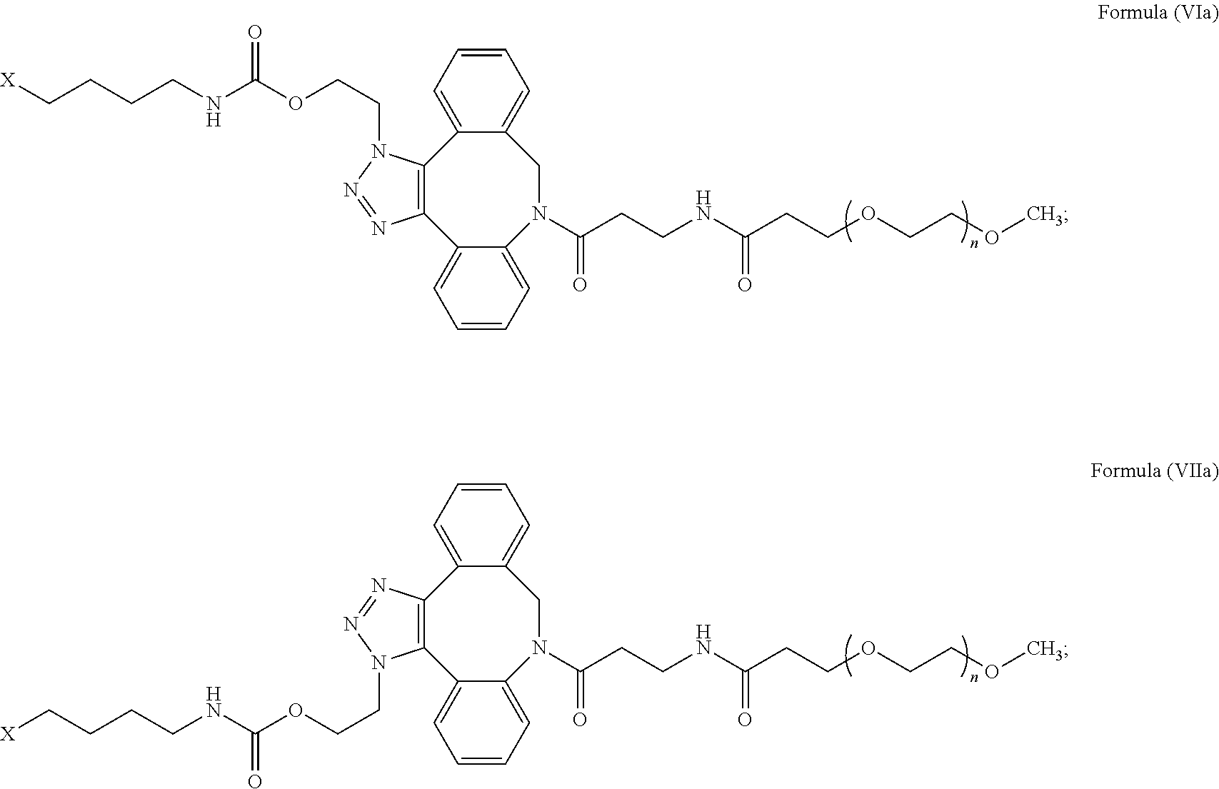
C(N1C2=C(C3=CC=CC=C3N(C(CCNC(CCOCCOC)=O)=O)CC3=CC=CC=C32)N=N1)COC(NCCCC[X])=O.C(CCNC(CCOCCOC)=O)(N1C2=CC=CC=C2C2=C(C3=CC=CC=C3C1)N=NN2CCOC(NCCCC[X])=O)=O
